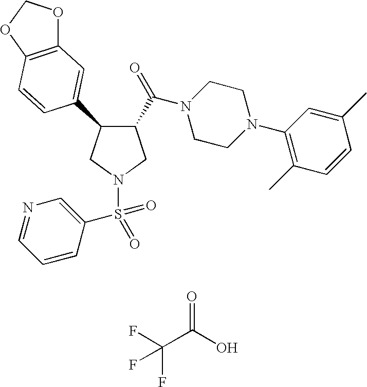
N1(S(=O)(=O)C2=CN=CC=C2)CC(C(=O)N2CCN(C3=C(C)C=CC(C)=C3)CC2)C(C2=CC3=C(OCO3)C=C2)C1.FC(C(O)=O)(F)F
